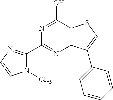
C1(C2=NC3=C(C(O)=N2)SC=C3C2=CC=CC=C2)=NC=CN1C
